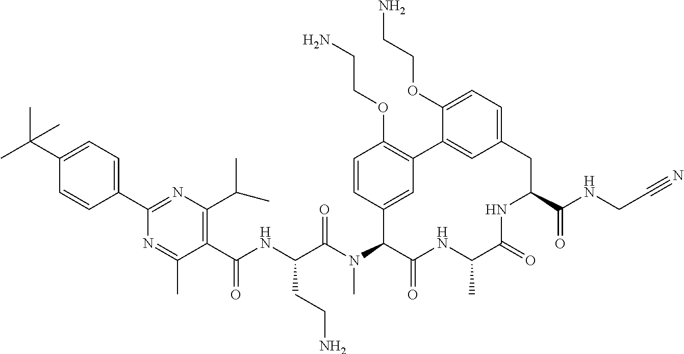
CC(C1=CC=C(C2=NC(C(C)C)=C(C(=O)NC(CCN)C(=O)N(C)C3C4=CC(=C(OCCN)C=C4)C4=CC(=CC=C4OCCN)CC(C(=O)NCC#N)NC(=O)C(C)NC3=O)C(C)=N2)C=C1)(C)C
